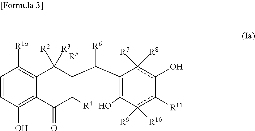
C1=CC(O)=C2C(=C1[R1a])C([R3])([R2])C(C(C1=C(O)c([R9])([R10])c([R11])c(O)c1([R7])[R8])[R6])([R5])C([R4])C2=O
